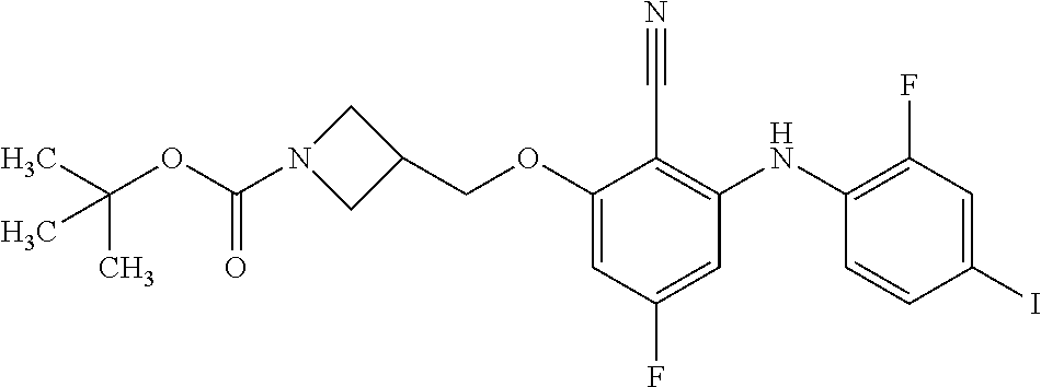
C(OC1=CC(F)=CC(NC2=C(F)C=C(I)C=C2)=C1C#N)C1CN(C(OC(C)(C)C)=O)C1
